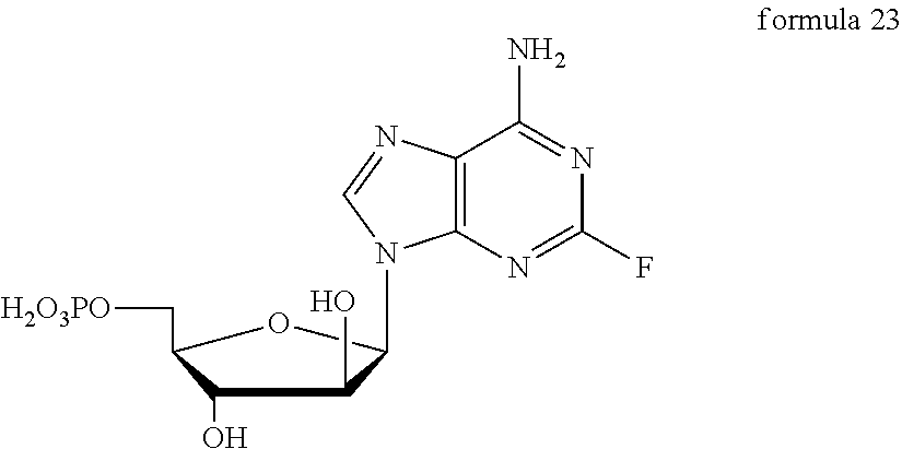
C1(O)C(C[H2O3PO])OC(N2C3=C(C(N)=NC(F)=N3)N=C2)C1O
